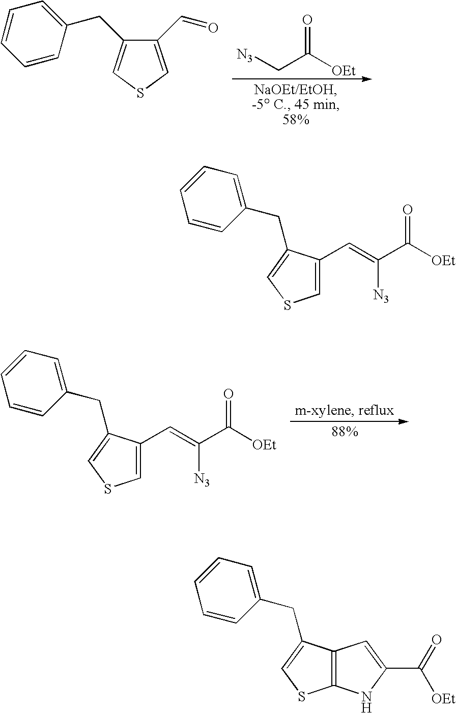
C(C([OEt])=O)[N3].C(C1=CSC=C1C=O)C1=CC=CC=C1.C1=CC(CC2=CSC=C2C=C(C([OEt])=O)[N3])=CC=C1.C1=CC(CC2=CSC=C2C=C(C([OEt])=O)[N3])=CC=C1.C1=CC(CC2=CSC3=C2C=C(C(=O)[OEt])N3)=CC=C1
